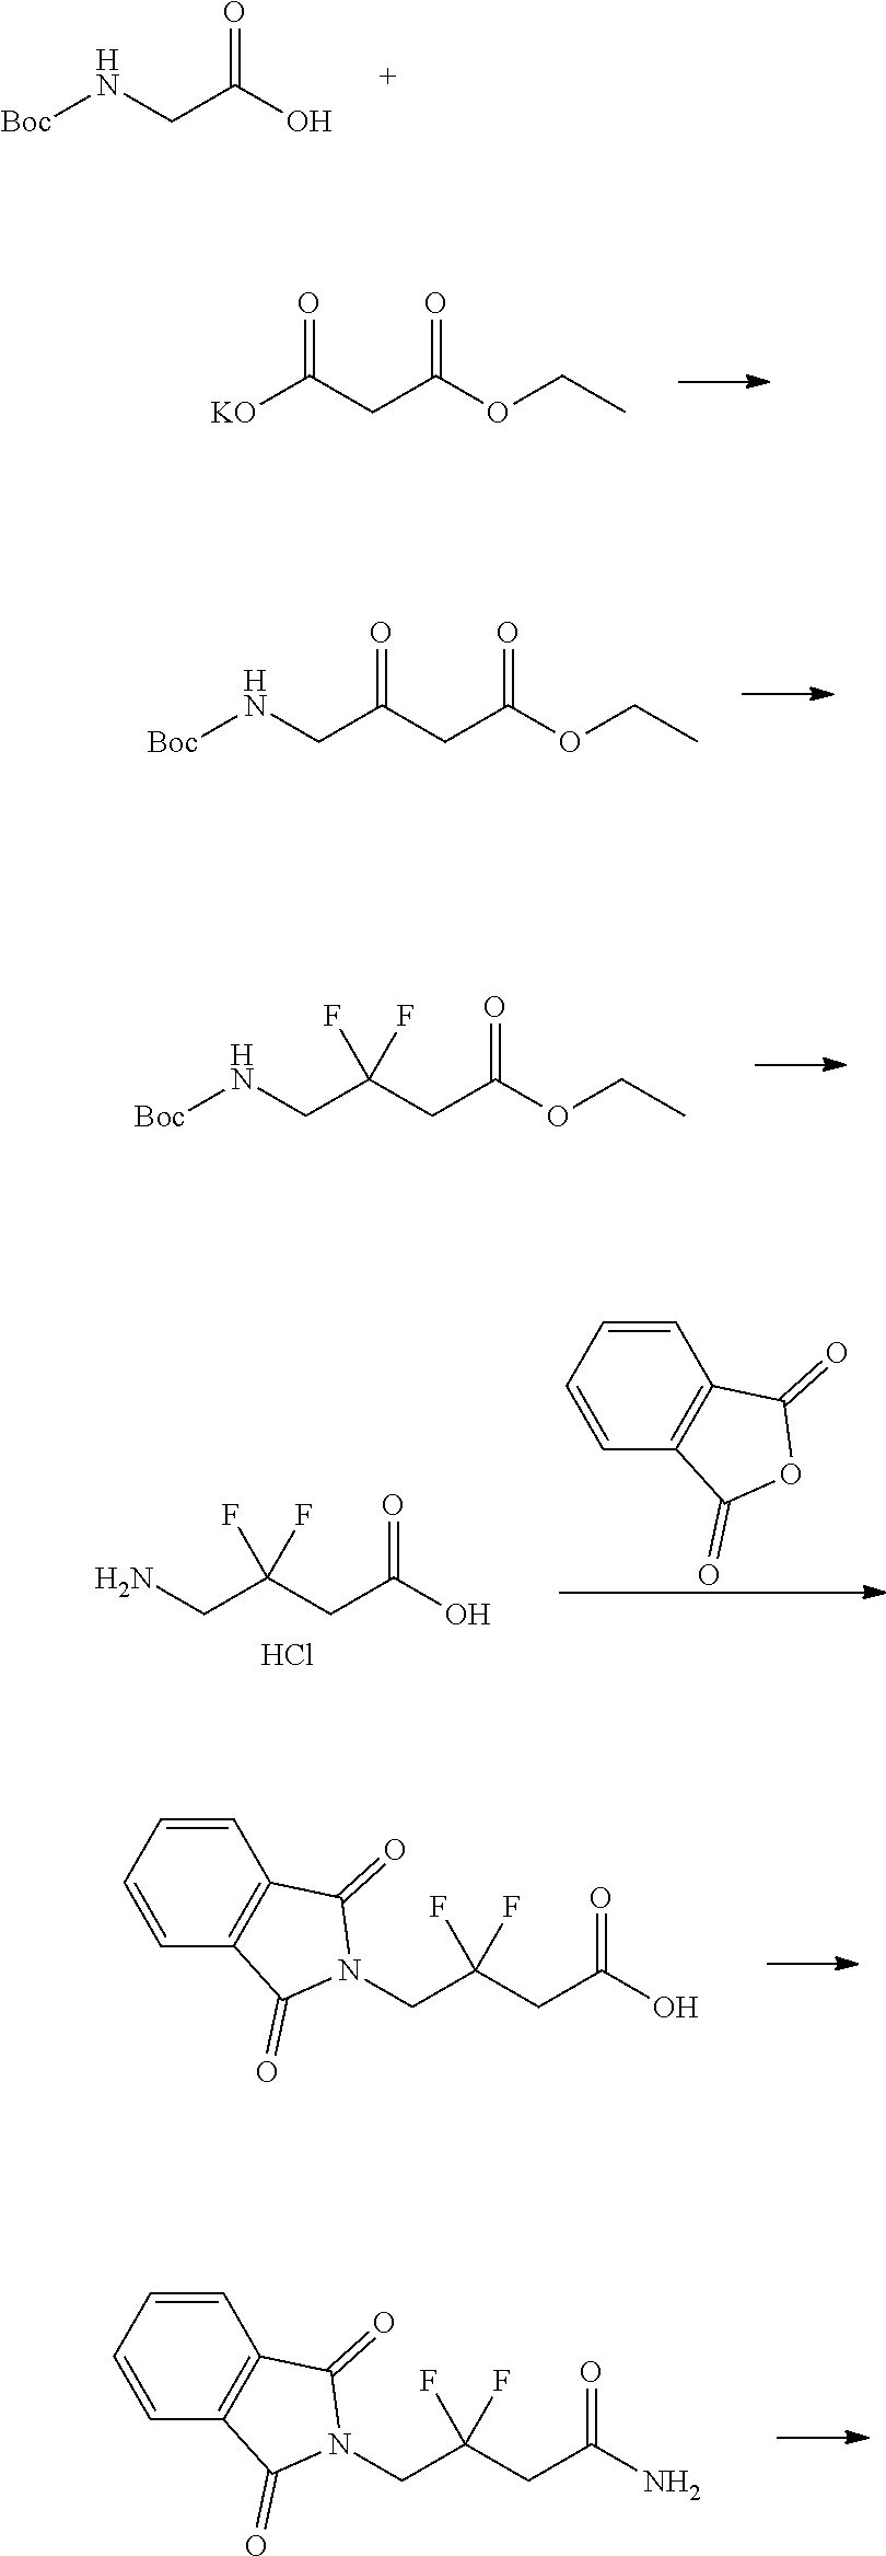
[Boc]NCC(O)=O.[KO]C(CC(OCC)=O)=O.[Boc]NCC(CC(OCC)=O)=O.[Boc]NCC(CC(OCC)=O)(F)F.C1=CC=CC2=C1C(=O)N(CC(CC(O)=O)(F)F)C2=O.C1=CC=CC2=C1C(=O)N(CC(CC(N)=O)(F)F)C2=O.NCC(CC(O)=O)(F)F.C1=CC=CC2=C1C(=O)OC2=O.Cl
